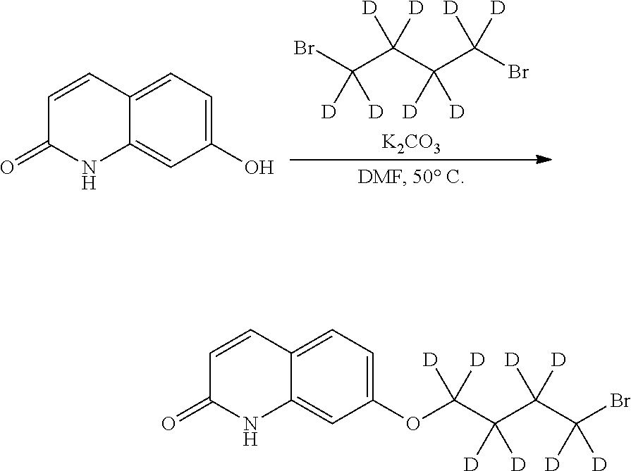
BrC(C(C(C(Br)([D])[D])([D])[D])([D])[D])([D])[D].[K2CO3].O=C1NC2=CC(O)=CC=C2C=C1.O=C1NC2=CC(OC(C(C(C(Br)([D])[D])([D])[D])([D])[D])([D])[D])=CC=C2C=C1
